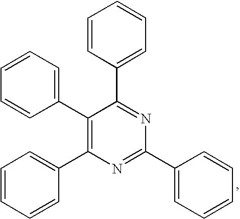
C1(C2=CC=CC=C2)=C(C2=CC=CC=C2)N=C(C2=CC=CC=C2)N=C1C1=CC=CC=C1
